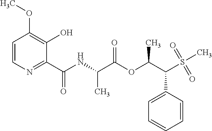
C1=C(C(C(OC(C(NC(C2=NC=CC(OC)=C2O)=O)C)=O)C)S(C)(=O)=O)C=CC=C1
